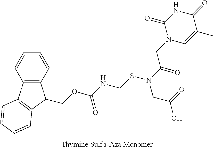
C12=C(C=CC=C1)C(COC(NCSN(C(CN1C=C(C)C(=O)NC1=O)=O)CC(O)=O)=O)C1=C2C=CC=C1
